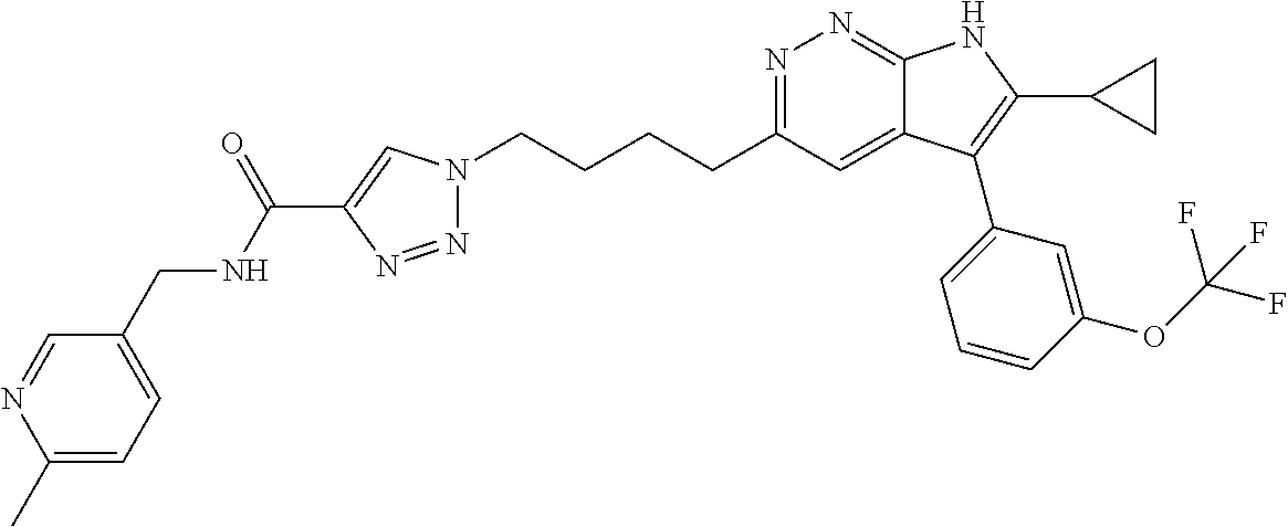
N1=C(CCCCN2N=NC(C(NCC3=CC=C(C)N=C3)=O)=C2)C=C2C(=N1)NC(C1CC1)=C2C1=CC=CC(OC(F)(F)F)=C1
